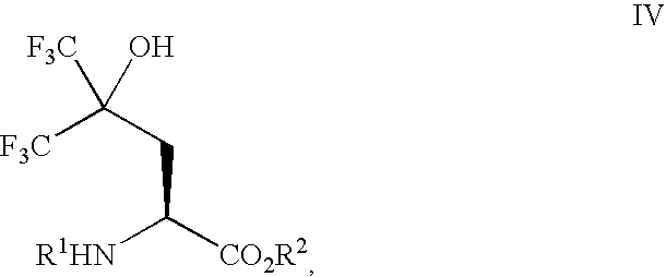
[F3C]C(CC([R1HN])[CO2R2])(O)[F3C]
